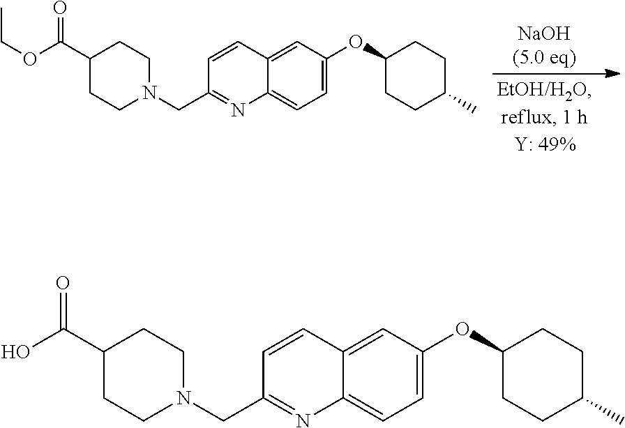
C12=CC=C(OC3CCC(C)CC3)C=C1C=CC(CN1CCC(C(OCC)=O)CC1)=N2.C12=CC=C(OC3CCC(C)CC3)C=C1C=CC(CN1CCC(C(O)=O)CC1)=N2
